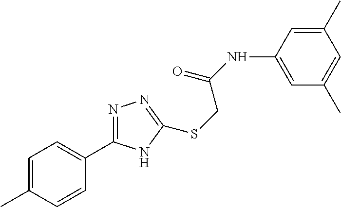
C1=C(NC(=O)CSC2=NN=C(C3=CC=C(C)C=C3)N2)C=C(C)C=C1C
